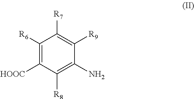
C1([R6])=C([HOOC])C([R8])=C(N)C([R9])=C1[R7]
